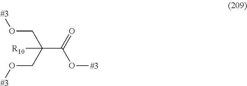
[#3]OCC(C(O[#3])=O)([R10])CO[#3]
